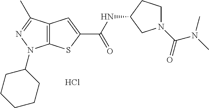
C12=C(C(C)=NN1C1CCCCC1)C=C(C(NC1CN(C(=O)N(C)C)CC1)=O)S2.Cl
